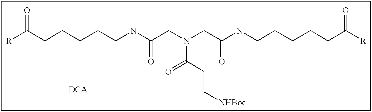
[R]C(CCCCCNC(CN(CC(NCCCCCC([R])=O)=O)C(CC[NHBoc])=O)=O)=O
